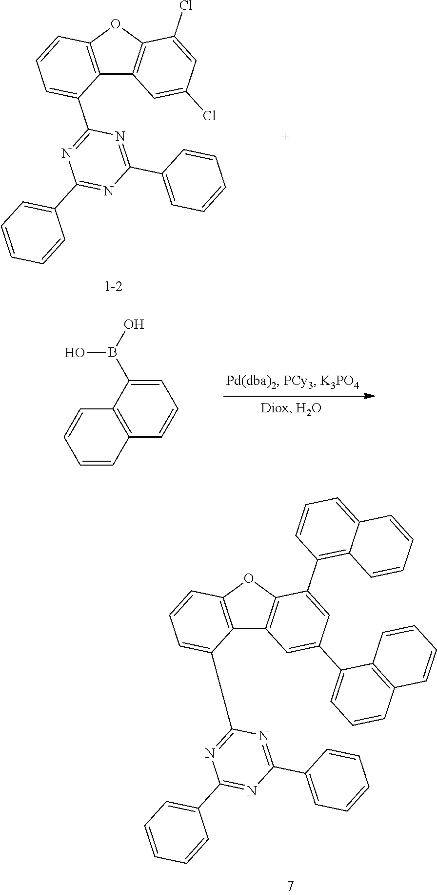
C12=C(OC3=C1C=C(Cl)C=C3Cl)C=CC=C2C1=NC(C2=CC=CC=C2)=NC(C2=CC=CC=C2)=N1.C1=C(B(O)O)C2=C(C=C1)C=CC=C2.C12=C(OC3=C1C=C(C1=CC=CC4=C1C=CC=C4)C=C3C1=C3C(=CC=C1)C=CC=C3)C=CC=C2C1=NC(C2=CC=CC=C2)=NC(C2=CC=CC=C2)=N1
